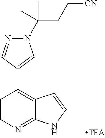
C1=CN=C2C(=C1C1=CN(C(C)(CC[CN])C)N=C1)C=CN2
